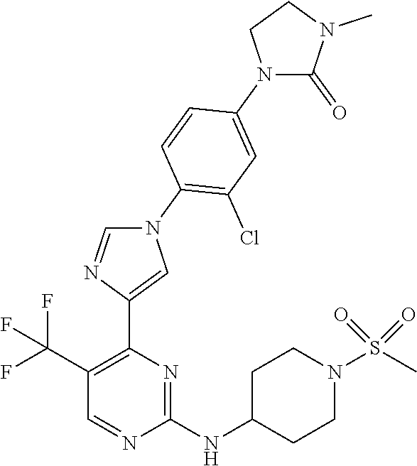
C1(NC2CCN(S(C)(=O)=O)CC2)=NC(C2=CN(C3=C(Cl)C=C(N4C(=O)N(C)CC4)C=C3)C=N2)=C(C(F)(F)F)C=N1
